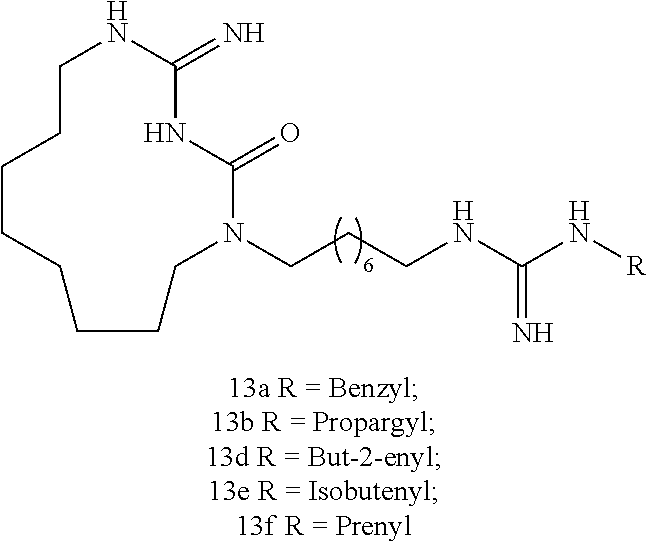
C1CCCCCCCN(CCCNC(N[R])=N)C(=O)NC(=N)N1
